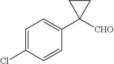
C1=C(Cl)C=CC(C2([CHO])CC2)=C1
